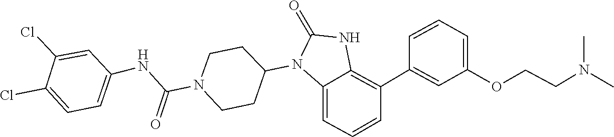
CN(CCOC1=CC=CC(C2=C3NC(=O)N(C4CCN(C(NC5=CC=C(Cl)C(Cl)=C5)=O)CC4)C3=CC=C2)=C1)C
